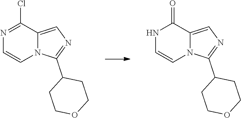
N1=C(Cl)C2=CN=C(C3CCOCC3)N2C=C1.N1C=CN2C(=CN=C2C2CCOCC2)C1=O
